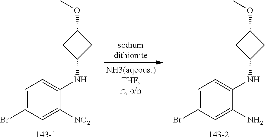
COC1CC(NC2=CC=C(Br)C=C2[NO2])C1.COC1CC(NC2=CC=C(Br)C=C2N)C1
